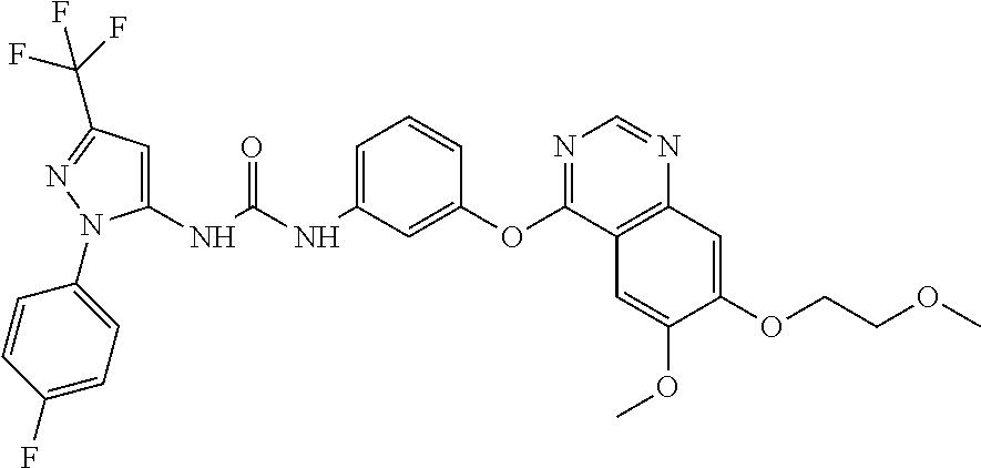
C1(NC(NC2=CC=CC(OC3=NC=NC4=C3C=C(OC)C(OCCOC)=C4)=C2)=O)=CC(C(F)(F)F)=NN1C1=CC=C(F)C=C1
